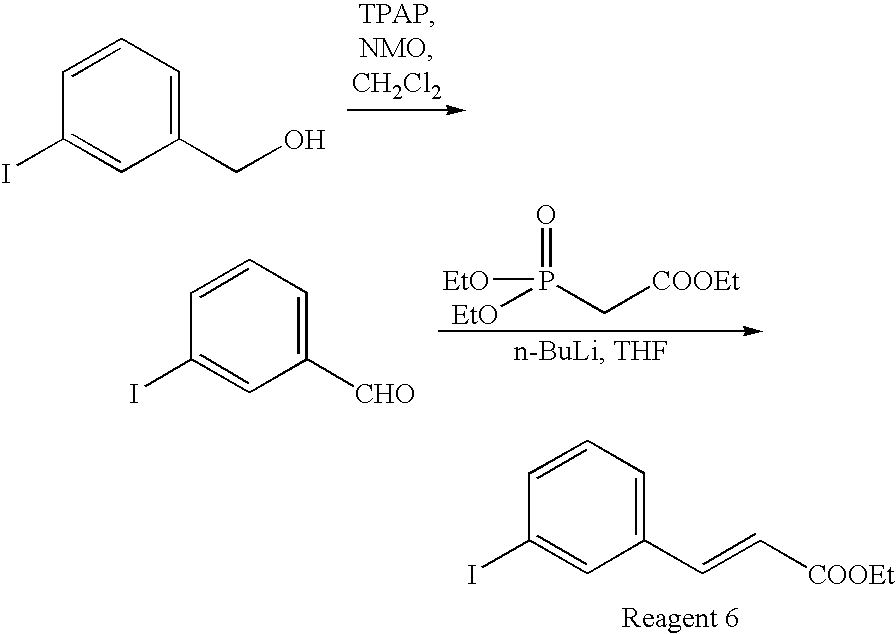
C1=CC=C(CO)C=C1I.C1=CC=C([CHO])C=C1I.[EtO]P(C[COOEt])([EtO])=O.C1=CC=C(C=C[COOEt])C=C1I
